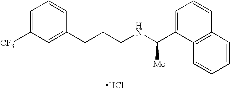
C1=C([CF3])C=C(CCCNC(C2=CC=CC3=C2C=CC=C3)[Me])C=C1.Cl
